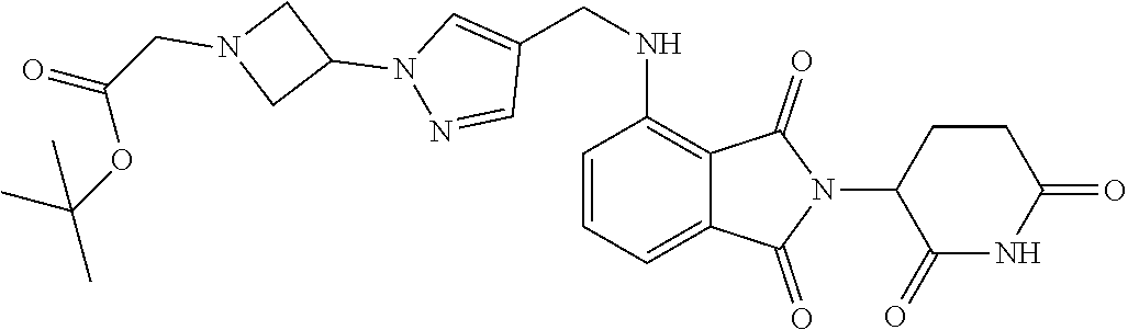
C1(=O)NC(=O)CCC1N1C(=O)C2=C(NCC3=CN(C4CN(CC(OC(C)(C)C)=O)C4)N=C3)C=CC=C2C1=O
